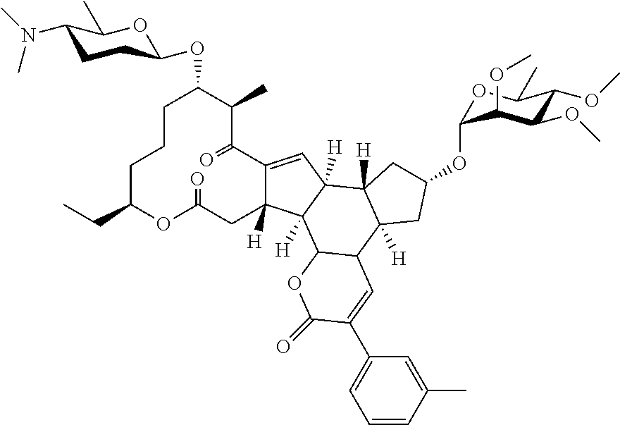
C1CCC(CC)OC(=O)CC2([H])C(=CC3([H])C2([H])C2C(C4([H])C3([H])CC(OC3OC(C)C(OC)C(OC)C3OC)C4)C=C(C3=CC=CC(C)=C3)C(=O)O2)C(=O)C(C)C1OC1CCC(N(C)C)C(C)O1
